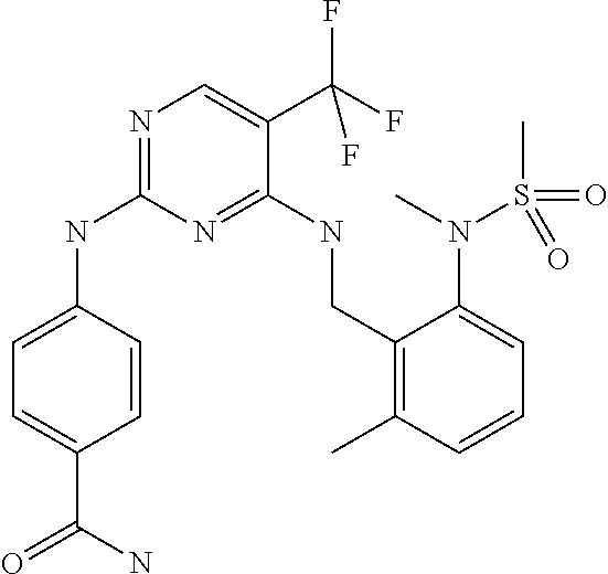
C1=CC(NC2=NC=C(C(F)(F)F)C(NCC3=C(C)C=CC=C3N(S(C)(=O)=O)C)=N2)=CC=C1C(N)=O
